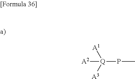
[A2][Q]([A1])([A3])PC
